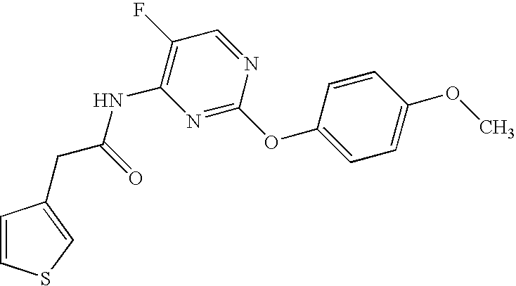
C1=CSC=C1CC(=O)NC1=C(F)C=NC(OC2=CC=C(OC)C=C2)=N1
